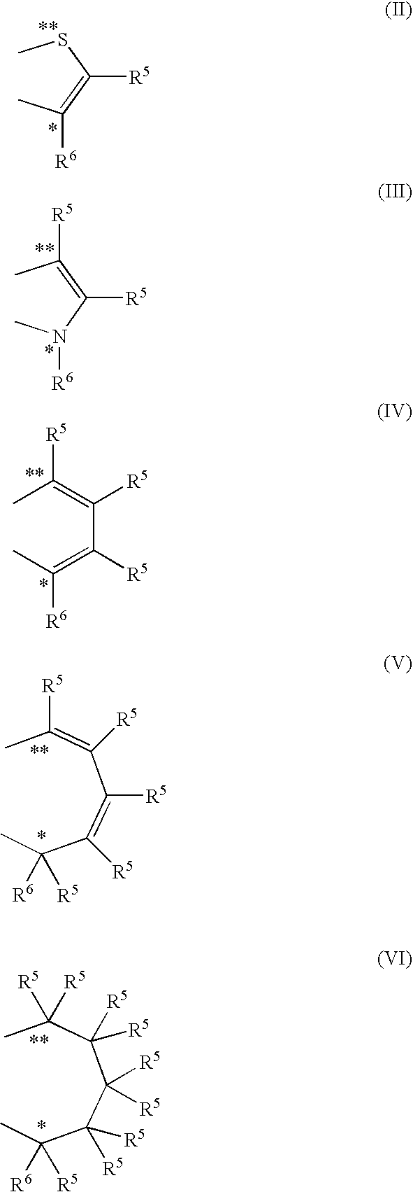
CSC(=C(C)[R6])[R5].CC(=C(N(C)[R6])[R5])[R5].CC(=C(C(=C(C)[R6])[R5])[R5])[R5].C(C(=C(C(=C(C)[R5])[R5])[R5])[R5])(C)([R6])[R5].C(C(C(C(C(C)([R5])[R5])([R5])[R5])([R5])[R5])([R5])[R5])(C)([R6])[R5]
